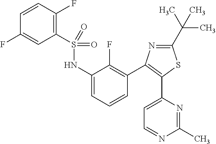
S(=O)(=O)(NC1=CC=CC(C2=C(C3=CC=NC(C)=N3)SC(C(C)(C)C)=N2)=C1F)C1=C(F)C=CC(F)=C1
